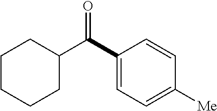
C1(C(C2CCCCC2)=O)=CC=C([Me])C=C1
